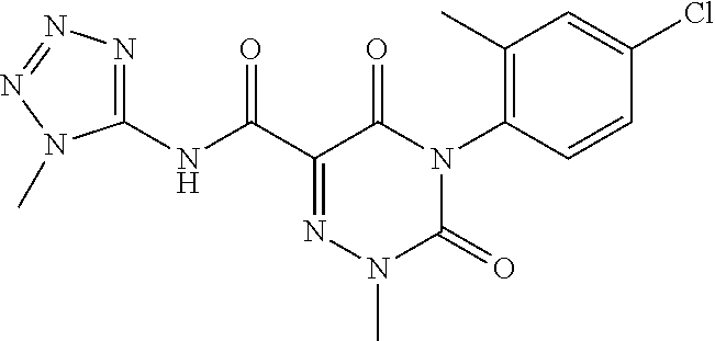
C1(NC(C2=NN(C)C(=O)N(C3=C(C)C=C(Cl)C=C3)C2=O)=O)=NN=NN1C
